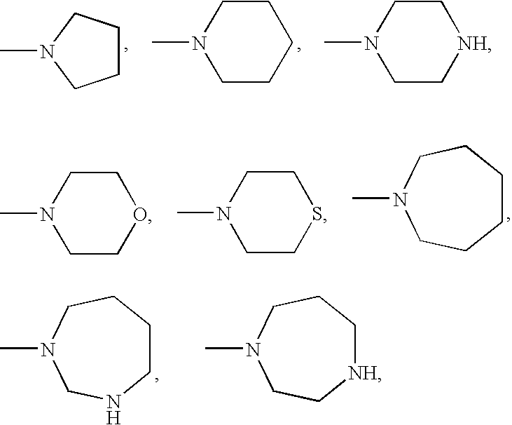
C1COCCN1C.C1CSCCN1C.C1CCCN(C)CC1.C1CCCN(C)CN1.[NH]1CCCN(C)CC1.CN1CCCC1.C1CCCCN1C.C1C[NH]CCN1C
